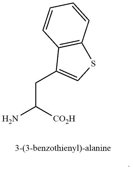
C(C(N)[CO2H])C1=CSC2=C1C=CC=C2
